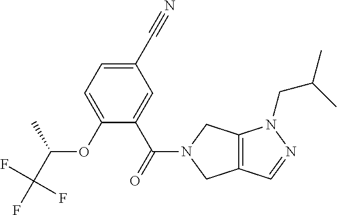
C1(C#N)=CC=C(OC(C(F)(F)F)C)C(C(=O)N2CC3=C(C2)N(CC(C)C)N=C3)=C1
